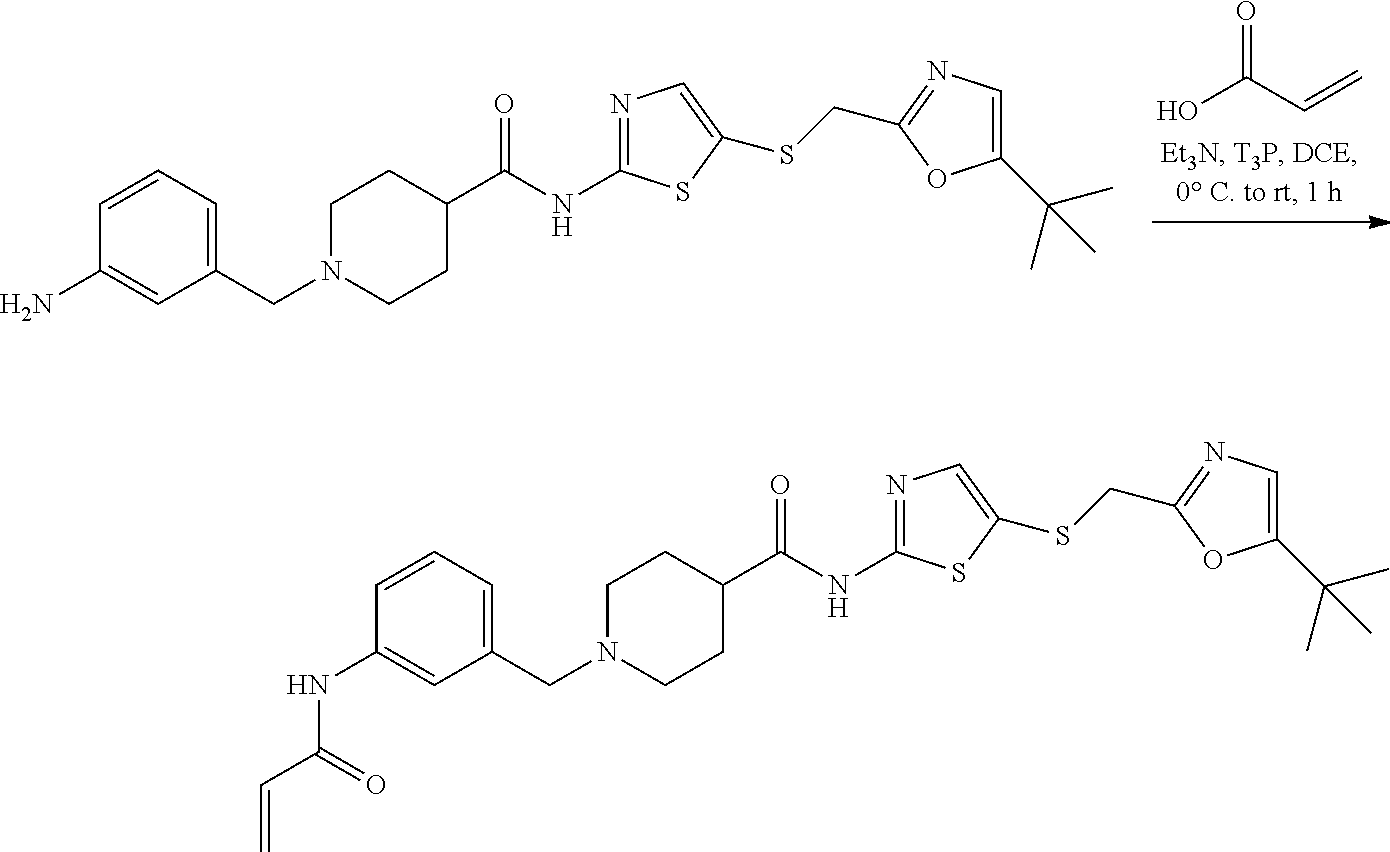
N1(CC2=CC=CC(N)=C2)CCC(C(NC2=NC=C(SCC3=NC=C(C(C)(C)C)O3)S2)=O)CC1.OC(C=C)=O.N1(CC2=CC=CC(NC(C=C)=O)=C2)CCC(C(NC2=NC=C(SCC3=NC=C(C(C)(C)C)O3)S2)=O)CC1
